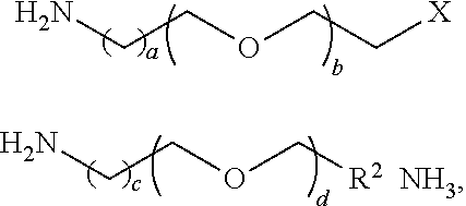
C(COCC[X])N.C(COC[R2  NH3])N
